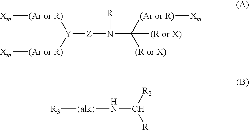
[Y]([Z]N(C([(R or X)])([(Ar or R)][Xm])[(R or X)])[R])([(Ar or R)][Xm])[(Ar or R)][Xm].N(C([R1])[R2])[(alk)][R3]
